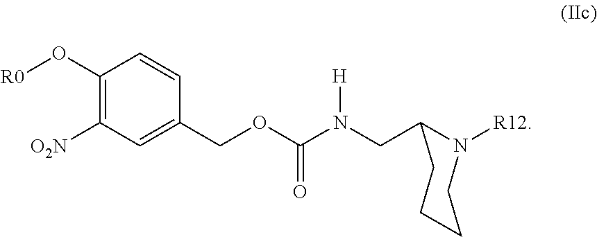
C1(O[R0])=C([O2N])C=C(COC(N(CC2N([R12])CCCC2)[H])=O)C=C1
